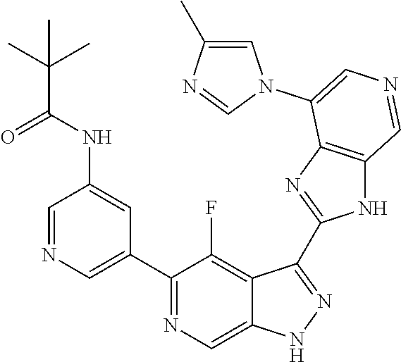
C1(C2=CN=CC(NC(C(C)(C)C)=O)=C2)=NC=C2C(=C1F)C(C1=NC3=C(N1)C=NC=C3N1C=C(C)N=C1)=NN2
